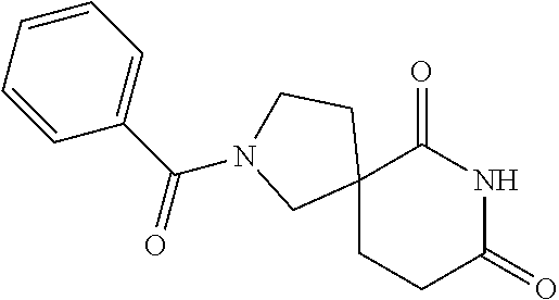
C12(CCC(=O)NC1=O)CCN(C(=O)C1=CC=CC=C1)C2
